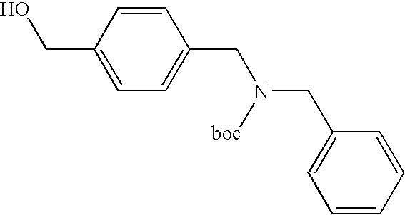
C1=CC(CO)=CC=C1CN(CC1=CC=CC=C1)[boc]
